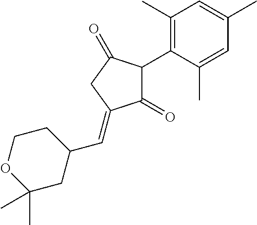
C1(=O)C(C2=C(C)C=C(C)C=C2C)C(=O)CC1=CC1CCOC(C)(C)C1
